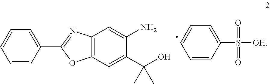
C1=CC(C2=NC3=C(O2)C=C(C(O)(C)C)C(N)=C3)=CC=C1.C1=CC=CC(S([OH])(=O)=O)=C1
